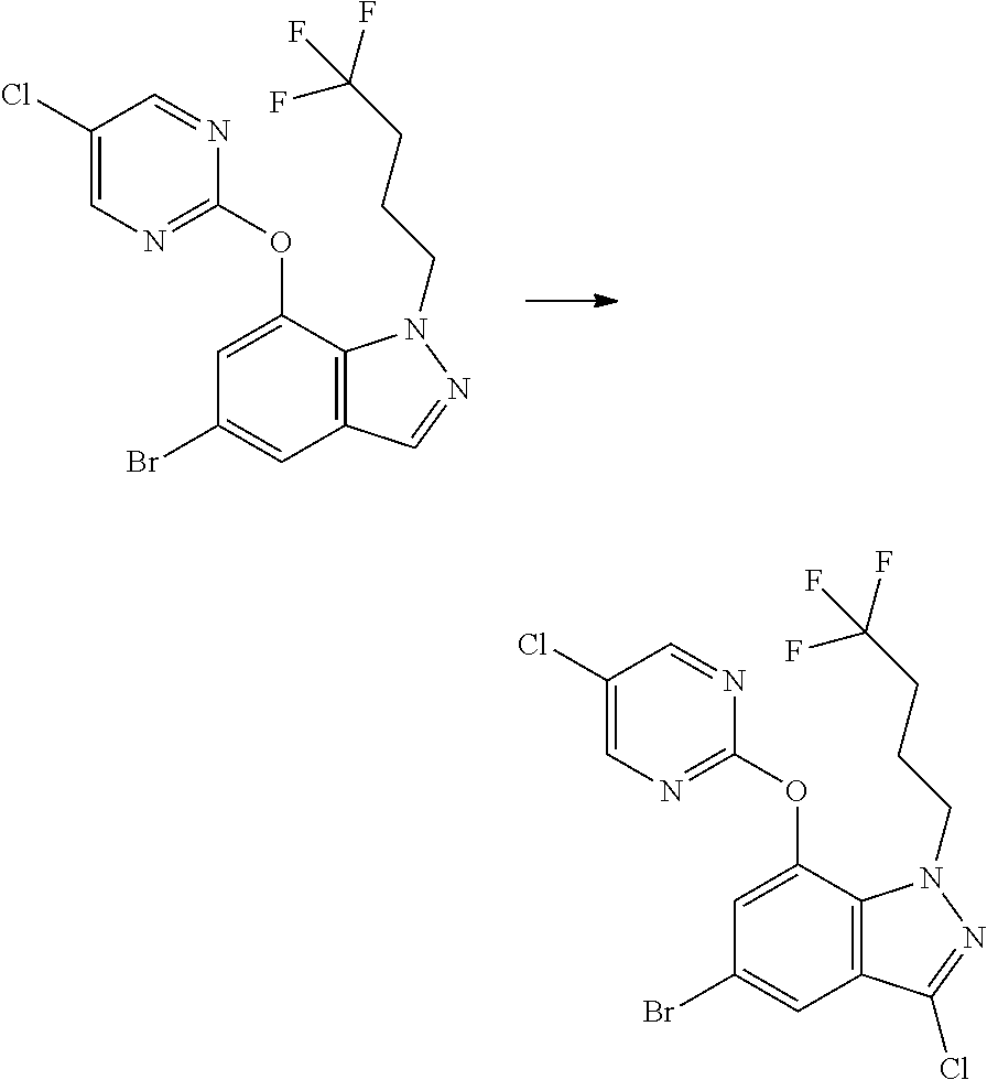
C12=C(C(OC3=NC=C(Cl)C=N3)=CC(Br)=C1)N(CCCC(F)(F)F)N=C2.C12=C(C(OC3=NC=C(Cl)C=N3)=CC(Br)=C1)N(CCCC(F)(F)F)N=C2Cl
